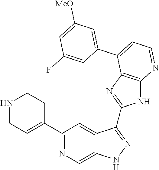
C1(C2=NC=C3C(=C2)C(C2=NC4=C(N2)N=CC=C4C2=CC([MeO])=CC(F)=C2)=NN3)=CCNCC1
